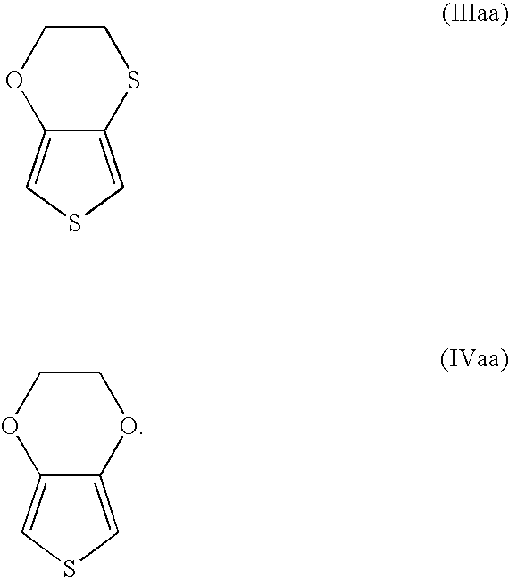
C12=CSC=C1SCCO2.C12=CSC=C1OCCO2
